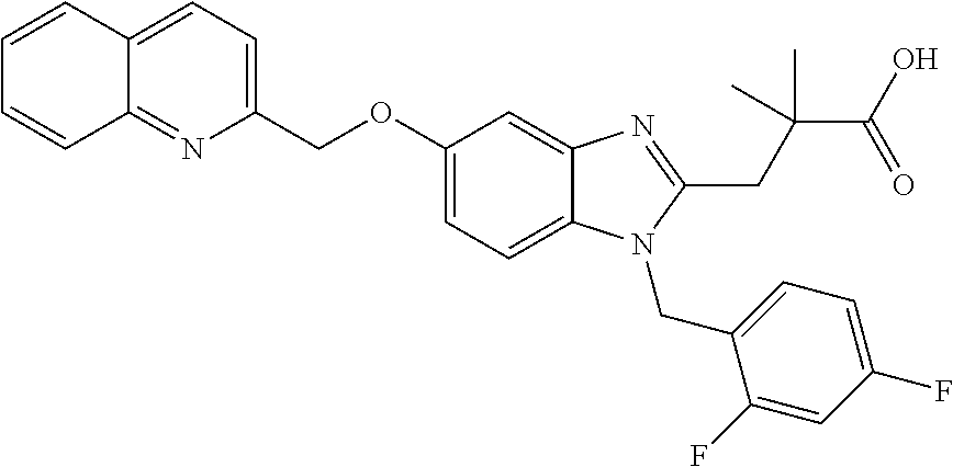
C1=CC2=CC=C(COC3=CC=C4C(=C3)N=C(CC(C(O)=O)(C)C)N4CC3=CC=C(F)C=C3F)N=C2C=C1
